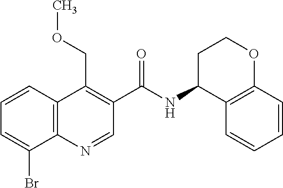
BrC1=CC=CC2=C1N=CC(C(NC1C3=C(OCC1)C=CC=C3)=O)=C2COC
